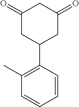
C1(=O)CC(C2=C(C)C=CC=C2)CC(=O)C1
